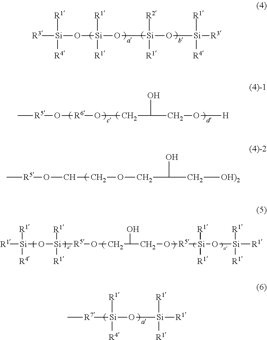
[R7]([Si]([R1])([R4])O[Si]([R1])([R1])[R1])C.[R1][Si]([R1])([R4])O[Si]([R1])([R1])[R5]OCC(O)CO[R5][Si]([R1])([R1])O[Si]([R1])([R1])[R1].[R3][Si]([R1])([R4])O[Si]([R1])([R1])O[Si]([R2])([R1])O[Si]([R1])([R4])[R3].C[R5]O[R6]OCC(O)CO[H].[R5](OCCOCC(C[OH)2])O)C
